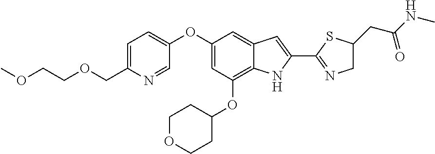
C1=C(COCCOC)N=CC(OC2=CC(OC3CCOCC3)=C3C(=C2)C=C(C2=NCC(CC(NC)=O)S2)N3)=C1
